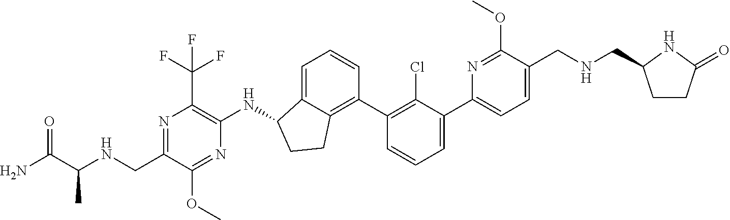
N1=C(CNC(C(N)=O)C)C(OC)=NC(NC2C3=CC=CC(C4=C(Cl)C(C5=CC=C(CNCC6CCC(=O)N6)C(OC)=N5)=CC=C4)=C3CC2)=C1C(F)(F)F
